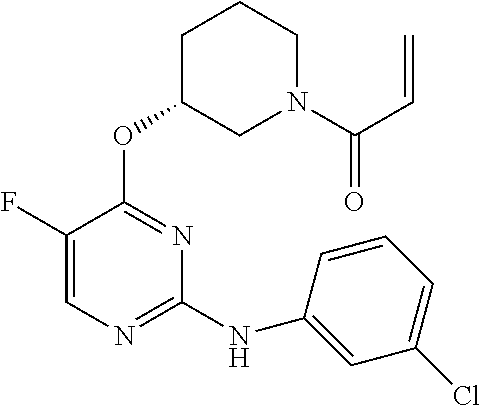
N(C1=NC=C(F)C(OC2CN(C(C=C)=O)CCC2)=N1)C1=CC(Cl)=CC=C1
